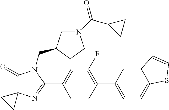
C1(=O)C2(N=C(C3=CC(F)=C(C4=CC=C5C(=C4)C=CS5)C=C3)N1CC1CN(C(C3CC3)=O)CC1)CC2
